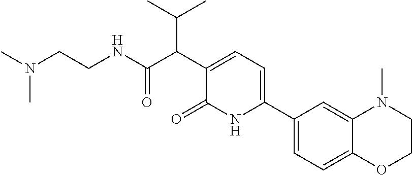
C1(C2=CC=C(C(C(NCCN(C)C)=O)C(C)C)C(=O)N2)=CC=C2C(=C1)N(C)CCO2
